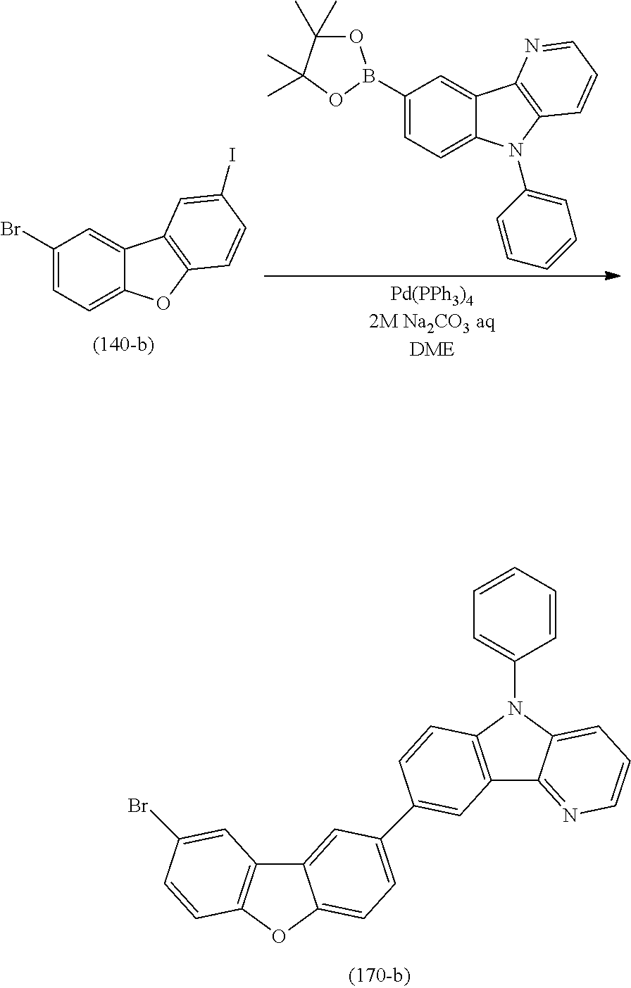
C1(Br)=CC=C2C(=C1)C1=C(O2)C=CC(I)=C1.C1(B2OC(C)(C)C(C)(C)O2)=CC=C2C(=C1)C1=C(N2C2=CC=CC=C2)C=CC=N1.C12=CC(C3=CC4=C(N(C5=CC=CC=C5)C5=CC=CN=C45)C=C3)=CC=C1OC1=C2C=C(Br)C=C1
